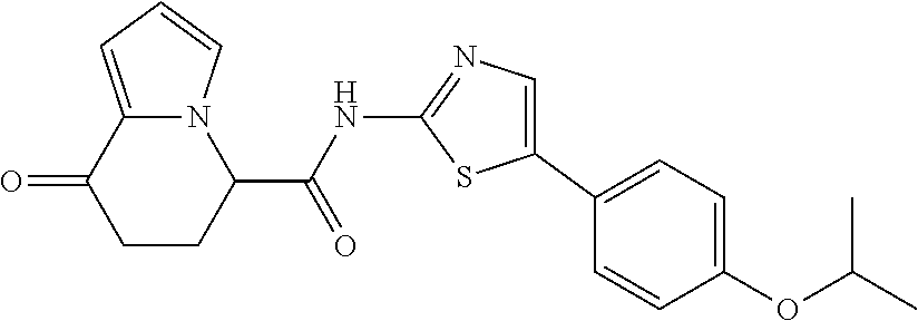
C1CC(C(NC2=NC=C(C3=CC=C(OC(C)C)C=C3)S2)=O)N2C(=CC=C2)C1=O
